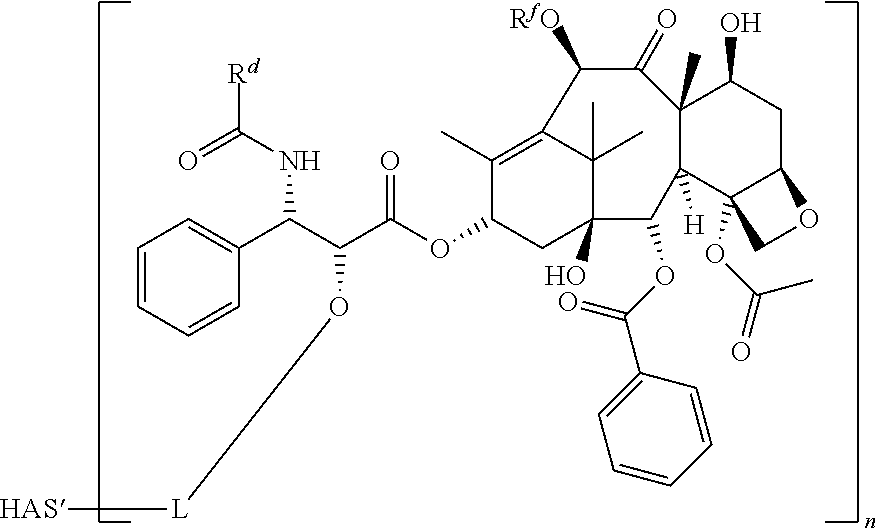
C1(C)=C2C(C)(C)C(O)(CC1OC(C(C(C1=CC=CC=C1)NC(=O)[Rd])O[L][HAS])=O)C(OC(=O)C1=CC=CC=C1)C1([H])C(C)(C(=O)C2[RfO])C(O)CC2C1(OC(C)=O)CO2
